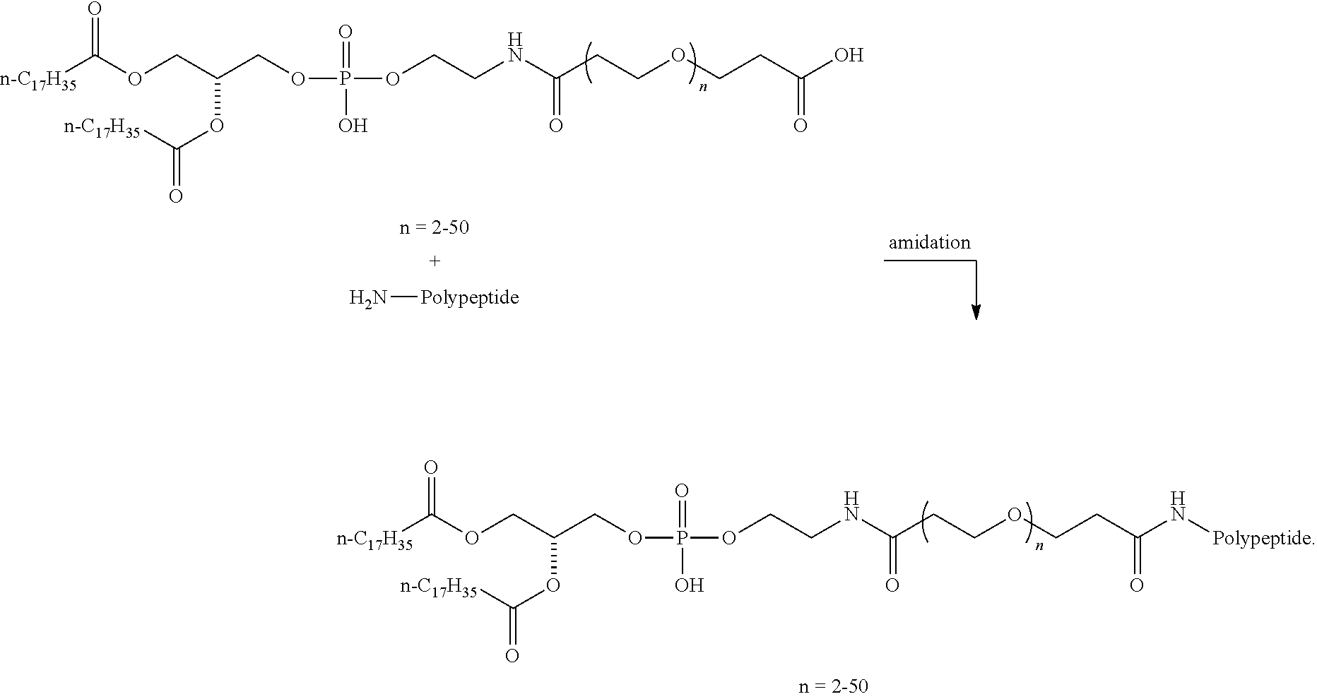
O=C(OCC(OC(=O)[n-C17H35])COP(OCCNC(CCOCCC(O)=O)=O)(=O)O)[n-C17H35].N[Polypeptide].O=C(OCC(OC(=O)[n-C17H35])COP(OCCNC(CCOCCC(N[Polypeptide])=O)=O)(=O)O)[n-C17H35]
